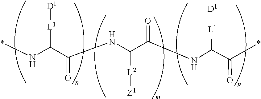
[D1][L1]C(N*)C(NC(C(NC(C(*)=O)[L1][D1])=O)[L2][Z1])=O
